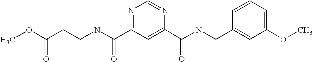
C(NC(=O)C1=NC=NC(C(=O)NCC2=CC(OC)=CC=C2)=C1)CC(OC)=O
